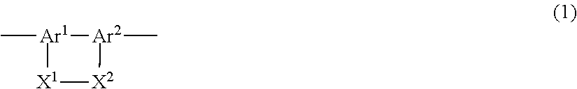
C[Ar1]1[Ar2](C)[X2][X1]1
